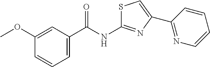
S1C(NC(C2=CC=CC(OC)=C2)=O)=NC(C2=NC=CC=C2)=C1
